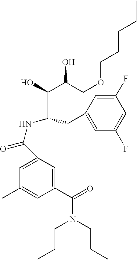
C1(C(=O)N(CCC)CCC)=CC(C(NC(CC2=CC(F)=CC(F)=C2)C(C(O)COCCCCC)O)=O)=CC(C)=C1
